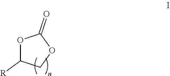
O1C([R])COC1=O
